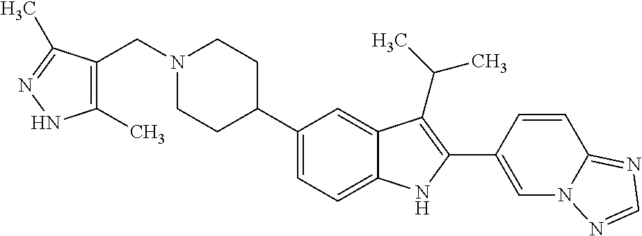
N1(CC2=C(C)NN=C2C)CCC(C2=CC=C3C(=C2)C(C(C)C)=C(C2=CN4C(=NC=N4)C=C2)N3)CC1
